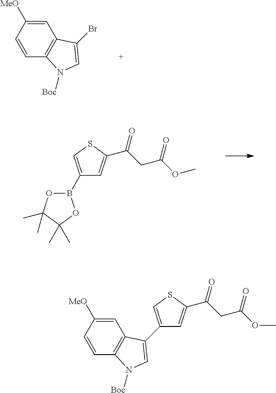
C1=C([MeO])C=CC2=C1C(Br)=CN2[Boc].B1(C2=CSC(C(CC(OC)=O)=O)=C2)OC(C)(C)C(C)(C)O1.C1=C([MeO])C=CC2=C1C(C1=CSC(C(CC(OC)=O)=O)=C1)=CN2[Boc]
